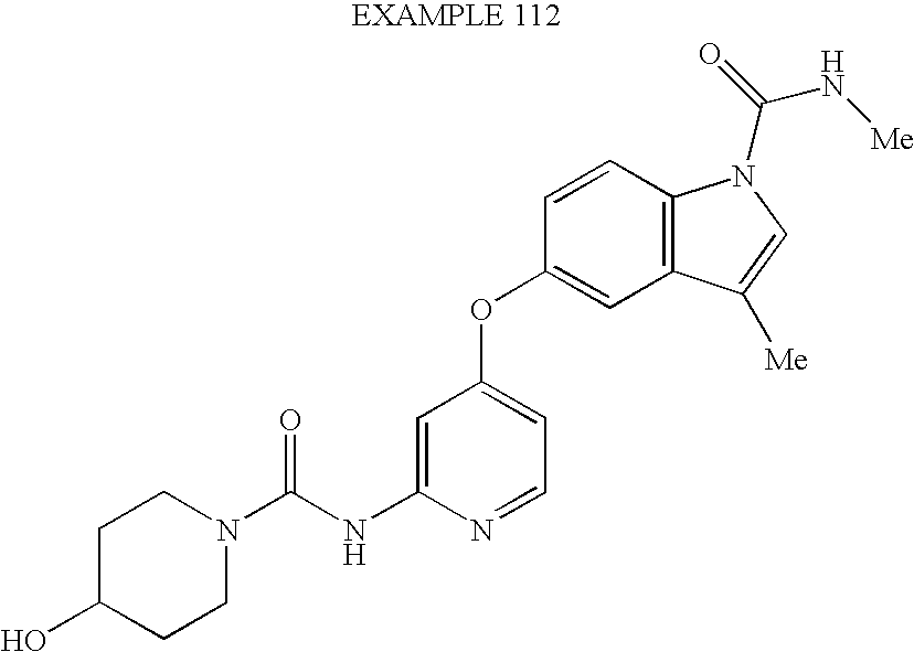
C1C(O)CCN(C(NC2=CC(OC3=CC4=C(C=C3)N(C(=O)N[Me])C=C4[Me])=CC=N2)=O)C1
